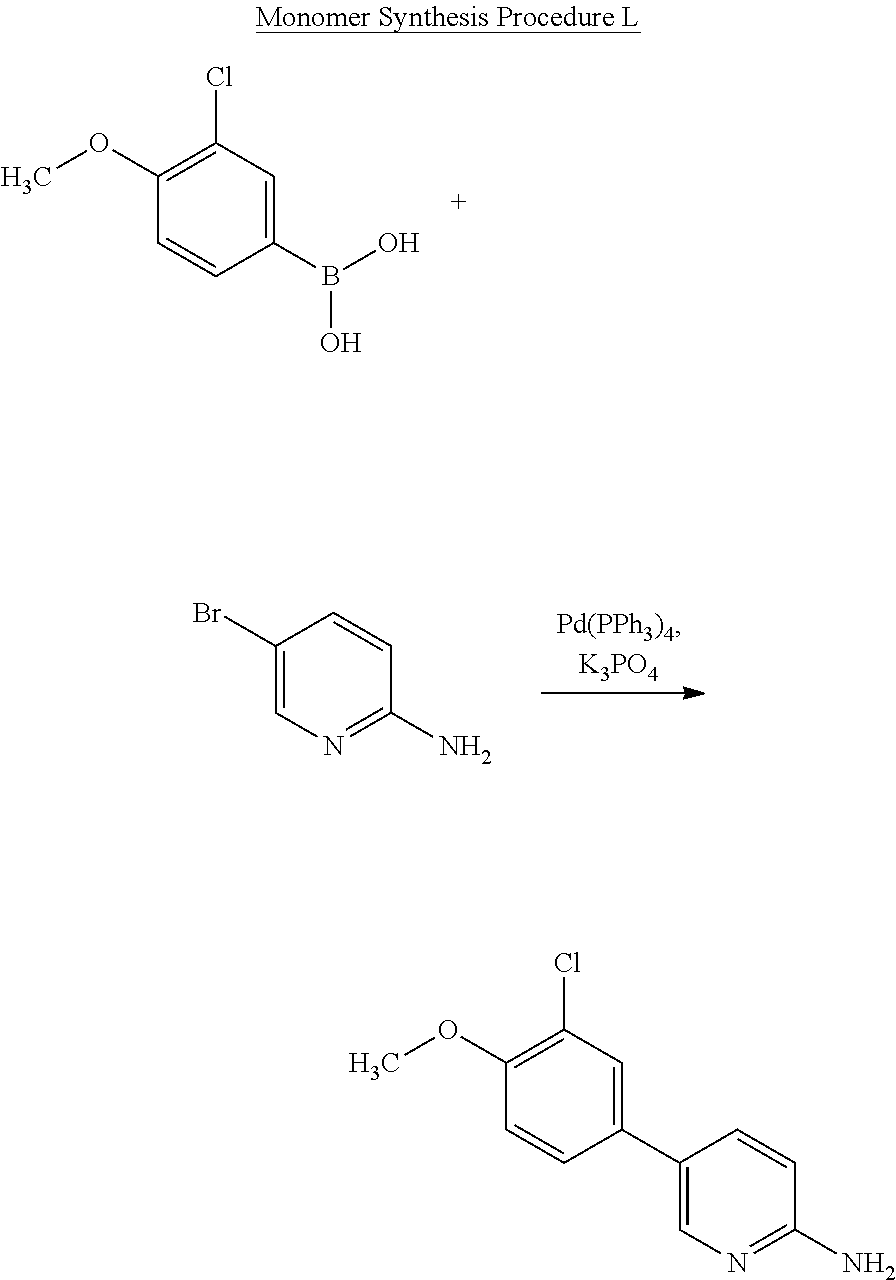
C1(Br)=CN=C(N)C=C1.C1=CC(B(O)O)=CC(Cl)=C1OC.C1=CC(C2=CN=C(N)C=C2)=CC(Cl)=C1OC
